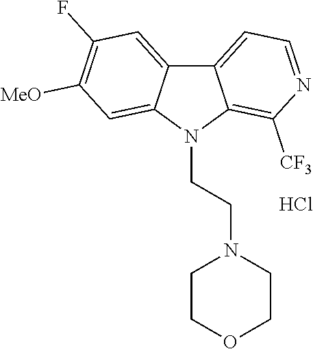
C12=CC=NC([CF3])=C1N(CCN1CCOCC1)C1=CC([MeO])=C(F)C=C21.Cl
